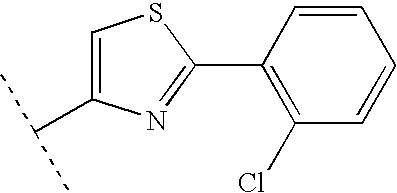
C1(C2=C(Cl)C=CC=C2)=NC(C(C)C)=CS1
